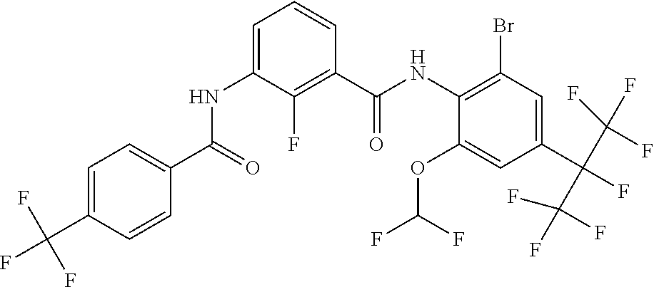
C1=C(C(F)(F)F)C=CC(C(=O)NC2=CC=CC(C(NC3=C(Br)C=C(C(F)(C(F)(F)F)C(F)(F)F)C=C3OC(F)F)=O)=C2F)=C1
